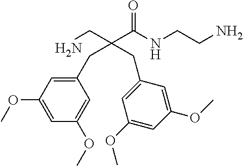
NCCNC(C(CN)(CC1=CC(OC)=CC(OC)=C1)CC1=CC(OC)=CC(OC)=C1)=O
